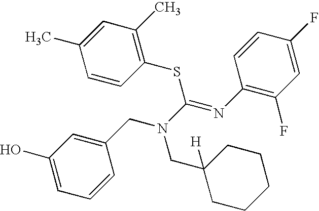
C1(O)=CC=CC(CN(C(=NC2=C(F)C=C(F)C=C2)SC2=C(C)C=C(C)C=C2)CC2([H])CCCCC2)=C1
